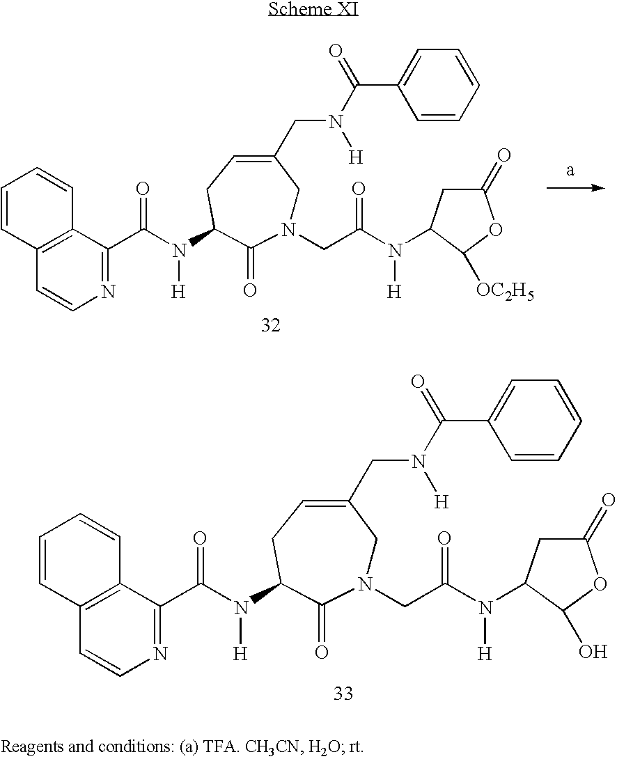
C1=CC2=C(C=C1)C=CN=C2C(N(C1CC=C(CN([H])C(C2=CC=CC=C2)=O)CN(CC(N([H])C2CC(=O)OC2[OC2H5])=O)C1=O)[H])=O.C1=CC2=C(C=C1)C=CN=C2C(N(C1CC=C(CN([H])C(C2=CC=CC=C2)=O)CN(CC(N([H])C2CC(=O)OC2O)=O)C1=O)[H])=O
